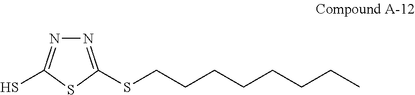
N1=C(SCCCCCCCC)SC(S)=N1
